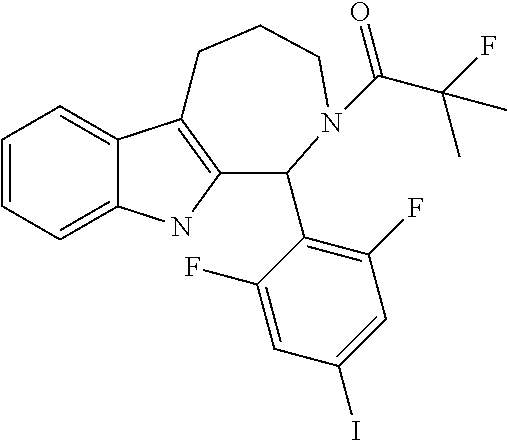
C1=CC=C2C(=C1)C1=C(N2)C(C2=C(F)C=C(I)C=C2F)N(C(C(F)(C)C)=O)CCC1
